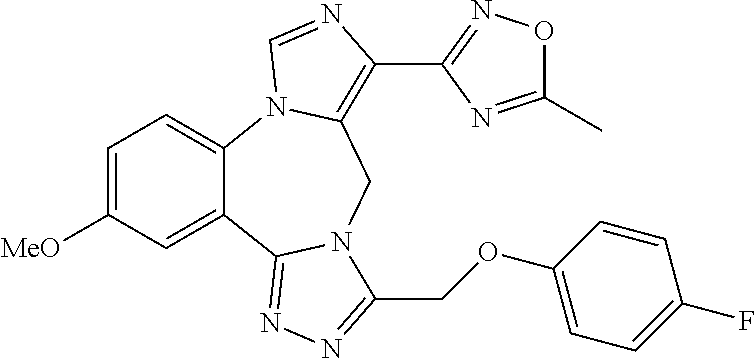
C1=C([MeO])C=C2C(=C1)N1C(=C(C3=NOC(C)=N3)N=C1)CN1C2=NN=C1COC1=CC=C(F)C=C1
